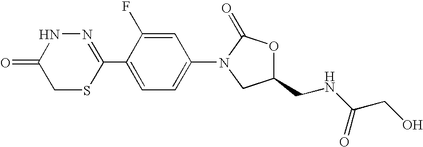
N1=C(C2=CC=C(N3CC(CNC(CO)=O)OC3=O)C=C2F)SCC(=O)N1
